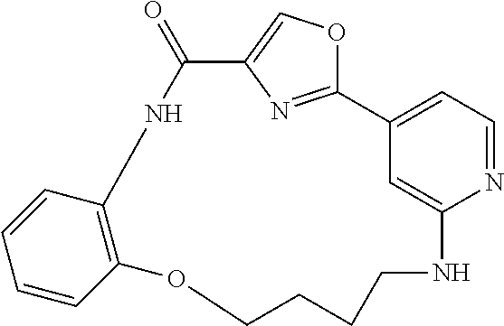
C12=CC=NC(=C1)NCCCCOC1=C(NC(=O)C3=COC2=N3)C=CC=C1
